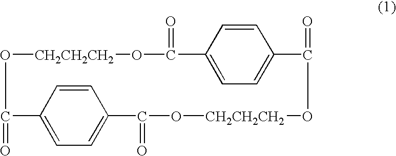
[CH2CH2CH2]1OC(=O)C2=CC=C(C=C2)C(=O)O[CH2CH2CH2]OC(=O)C2=CC=C(C(=O)O1)C=C2
